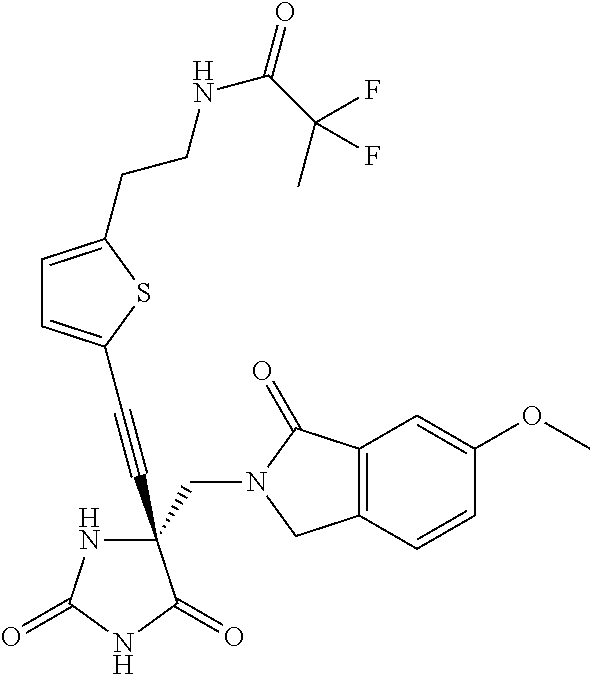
C(#CC1(CN2C(=O)C3=C(C2)C=CC(OC)=C3)NC(=O)NC1=O)C1=CC=C(CCNC(=O)C(C)(F)F)S1
